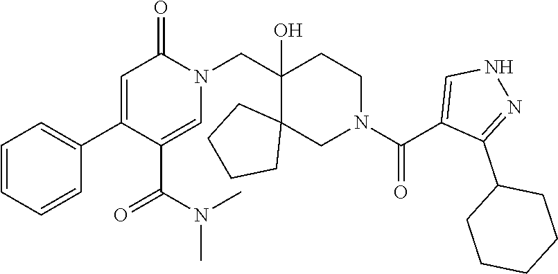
C1=CC=CC(C2=CC(=O)N(CC3(O)CCN(C(C4=CNN=C4C4CCCCC4)=O)CC34CCCC4)C=C2C(N(C)C)=O)=C1
